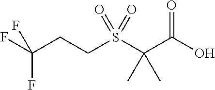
C(C(F)(F)F)CS(C(C(O)=O)(C)C)(=O)=O
